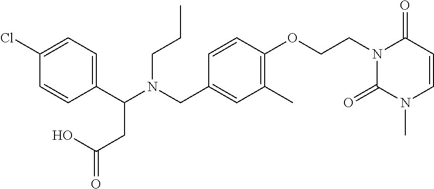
C1(C(N(CC2=CC(C)=C(OCCN3C(=O)N(C)C=CC3=O)C=C2)CCC)CC(=O)O)=CC=C(Cl)C=C1
